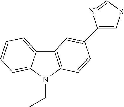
C12=CC=CC=C1N(CC)C1=C2C=C(C2=CSC=N2)C=C1
